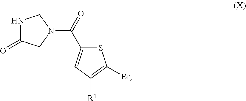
S1C(Br)=C([R1])C=C1C(N1CNC(=O)C1)=O
